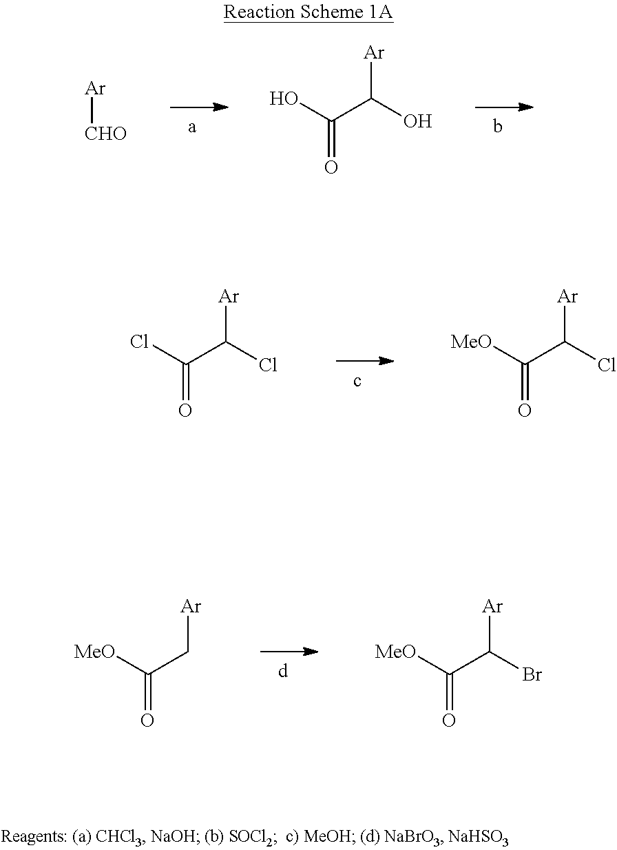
[Ar][CHO].OC(=O)C(O)[Ar].ClC(=O)C(Cl)[Ar].[MeO]C(=O)C(Cl)[Ar].[MeO]C(=O)C[Ar].[MeO]C(=O)C([Ar])Br
